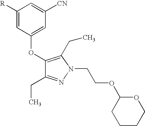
C1([R])=CC(OC2=C(CC)N(CCOC3CCCCO3)N=C2CC)=CC([CN])=C1
